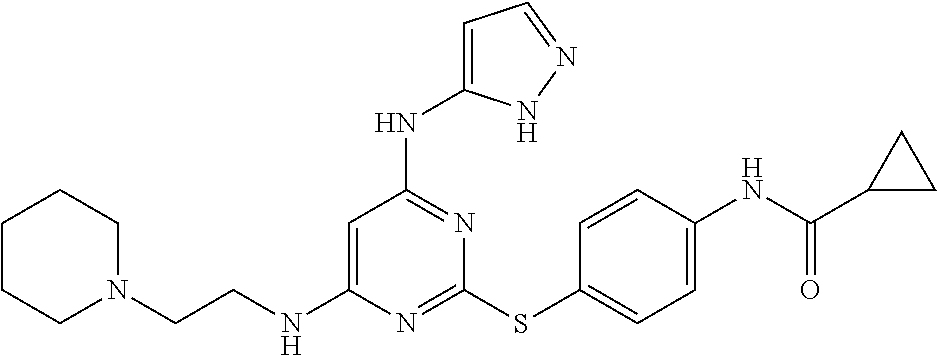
N1=C(SC2=CC=C(NC(C3CC3)=O)C=C2)N=C(NC2=CC=NN2)C=C1NCCN1CCCCC1
